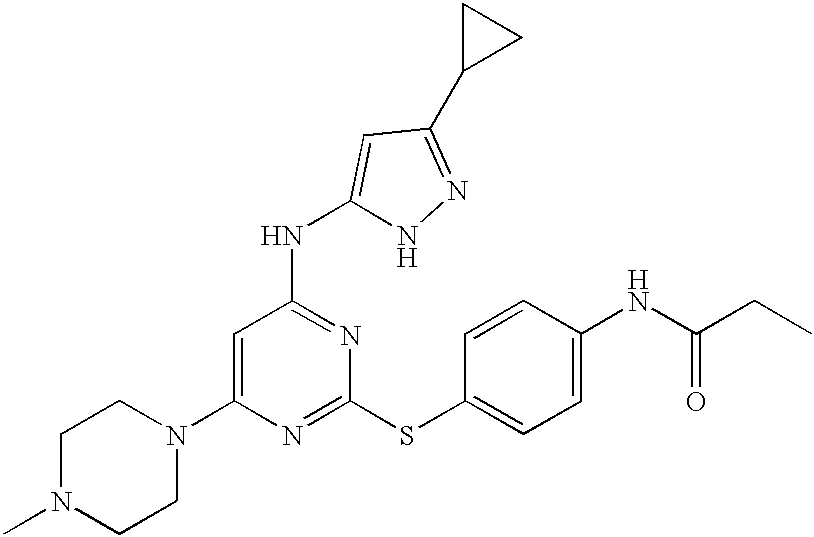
C1(N2CCN(C)CC2)=CC(NC2=CC(C3CC3)=NN2)=NC(SC2=CC=C(NC(CC)=O)C=C2)=N1
